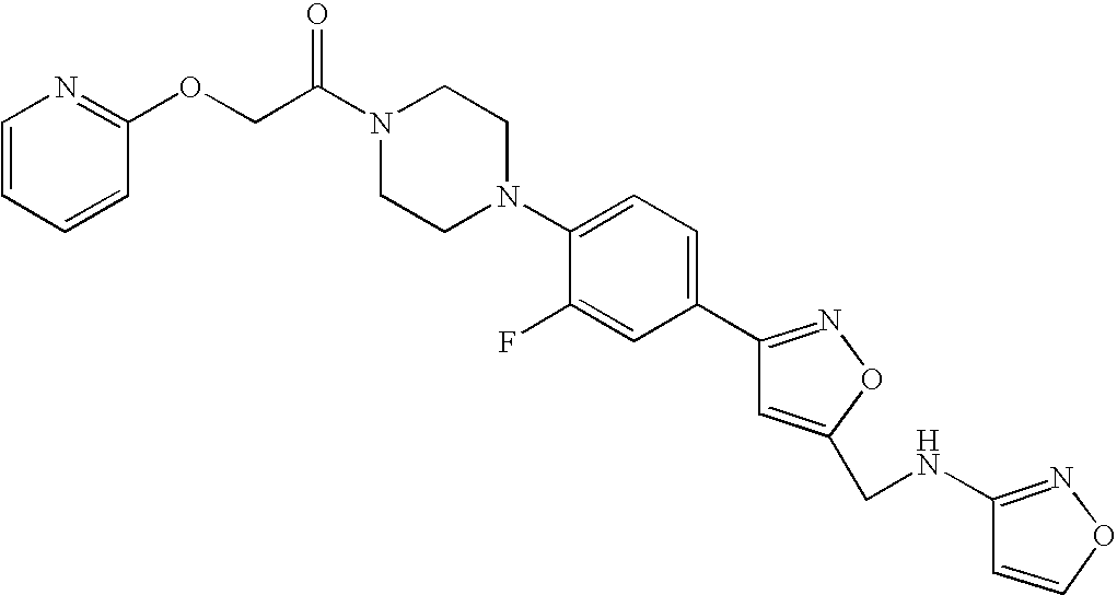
O=C(N1CCN(C2=CC=C(C3=NOC(CNC4=NOC=C4)=C3)C=C2F)CC1)COC1=NC=CC=C1
